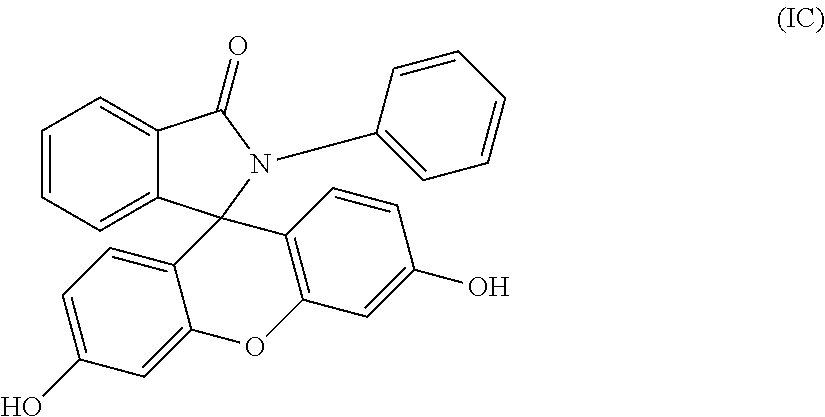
C1=C2C(=CC=C1O)C1(C3=C(O2)C=C(O)C=C3)C2=CC=CC=C2C(=O)N1C1=CC=CC=C1
